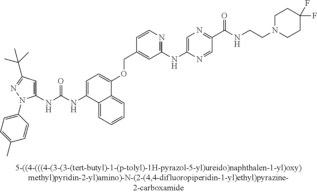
N(C(NC1=CC(C(C)(C)C)=NN1C1=CC=C(C)C=C1)=O)C1=CC=C(OCC2=CC(NC3=CN=C(C(NCCN4CCC(F)(F)CC4)=O)C=N3)=NC=C2)C2=CC=CC=C21
